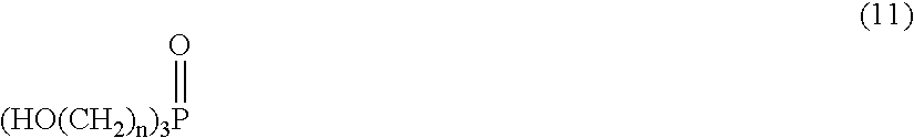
O=[(HO(CH2)n)3P]
